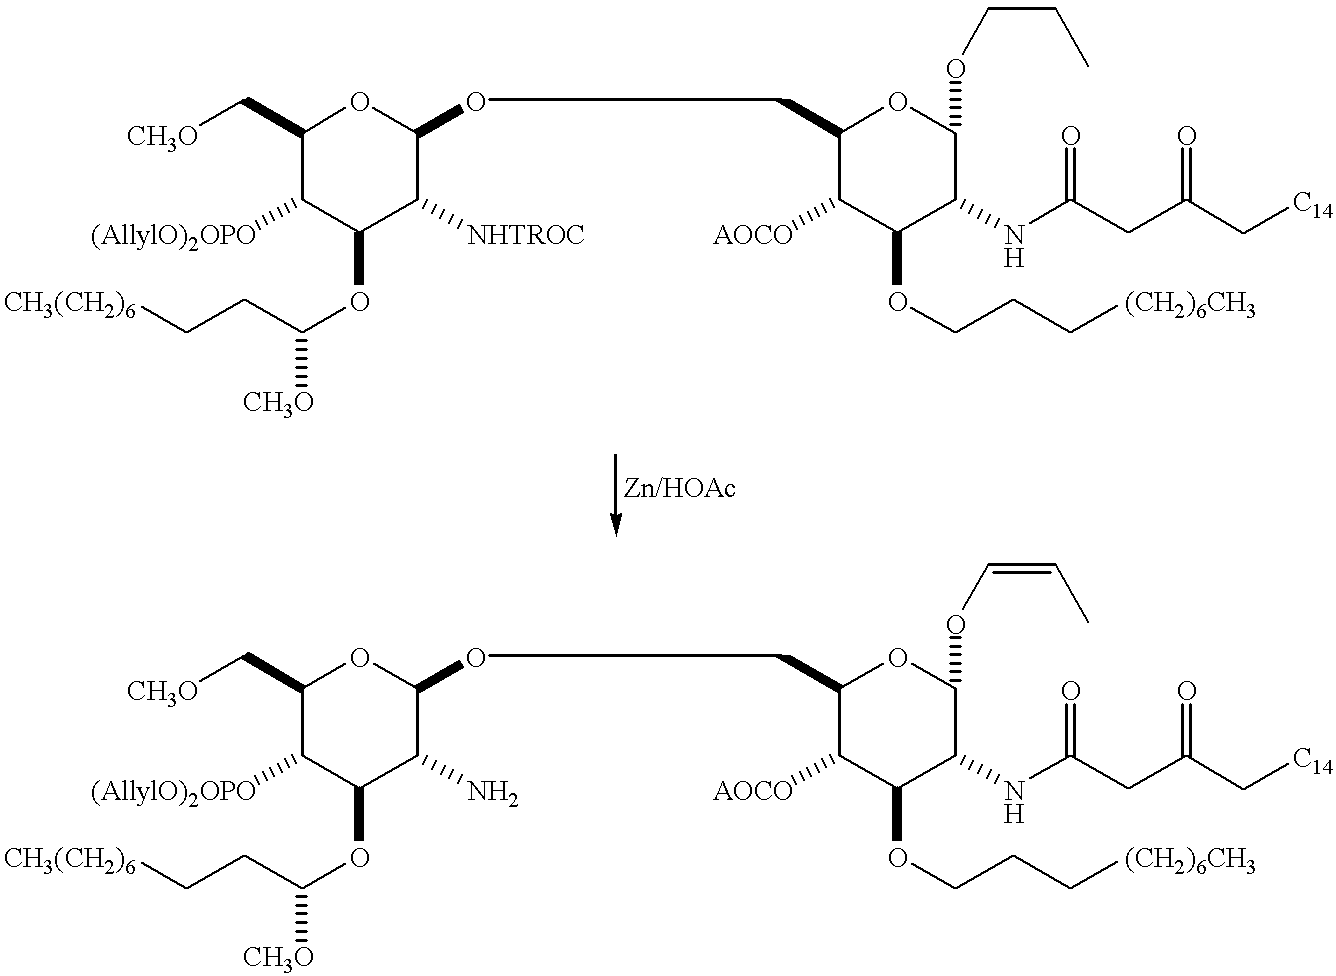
[CH3(CH2)6]CCC(OC1C([NHTROC])C(OCC2OC(OCCC)C(NC(CC(C[C14])=O)=O)C(OCCC[(CH2)6CH3])C2[AOCO])OC(C[CH3O])C1[(AllylO)2OPO])[CH3O].[CH3(CH2)6]CCC(OC1C(N)C(OCC2OC(OC=CC)C(NC(CC(C[C14])=O)=O)C(OCCC[(CH2)6CH3])C2[AOCO])OC(C[CH3O])C1[(AllylO)2OPO])[CH3O]
